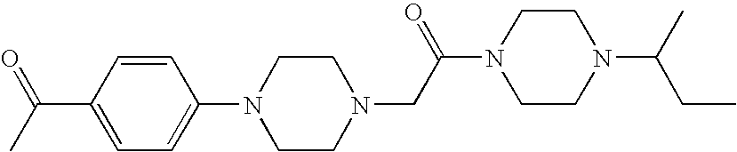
N1(C2=CC=C(C(=O)C)C=C2)CCN(CC(N2CCN(C(C)CC)CC2)=O)CC1
